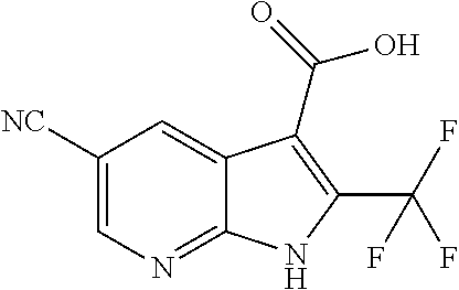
C1([NC])=CN=C2C(=C1)C(C(=O)O)=C(C(F)(F)F)N2
